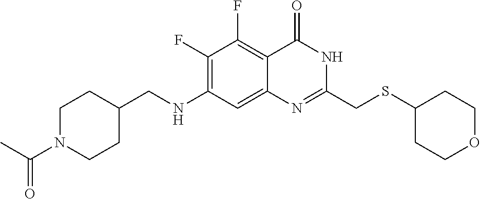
C1(F)=C(NCC2CCN(C(C)=O)CC2)C=C2C(=C1F)C(=O)NC(CSC1CCOCC1)=N2
